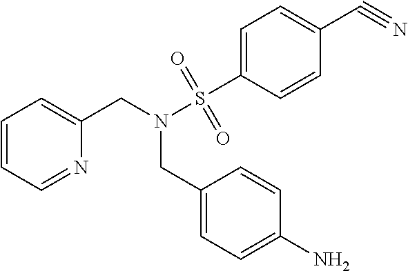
C1=CC=NC(CN(S(C2=CC=C(C#N)C=C2)(=O)=O)CC2=CC=C(N)C=C2)=C1
